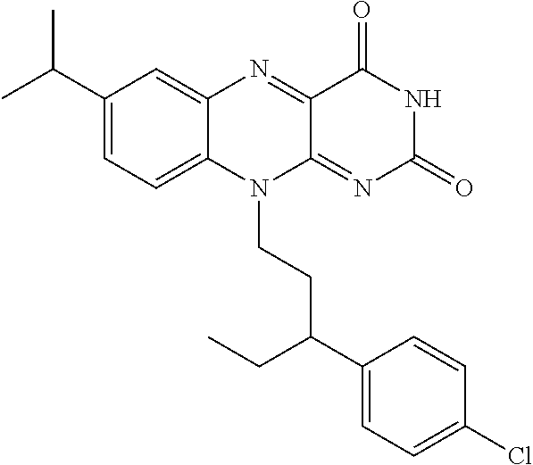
C1(C(C)C)=CC=C2C(=C1)N=C1C(=NC(=O)NC1=O)N2CCC(C1=CC=C(Cl)C=C1)CC
